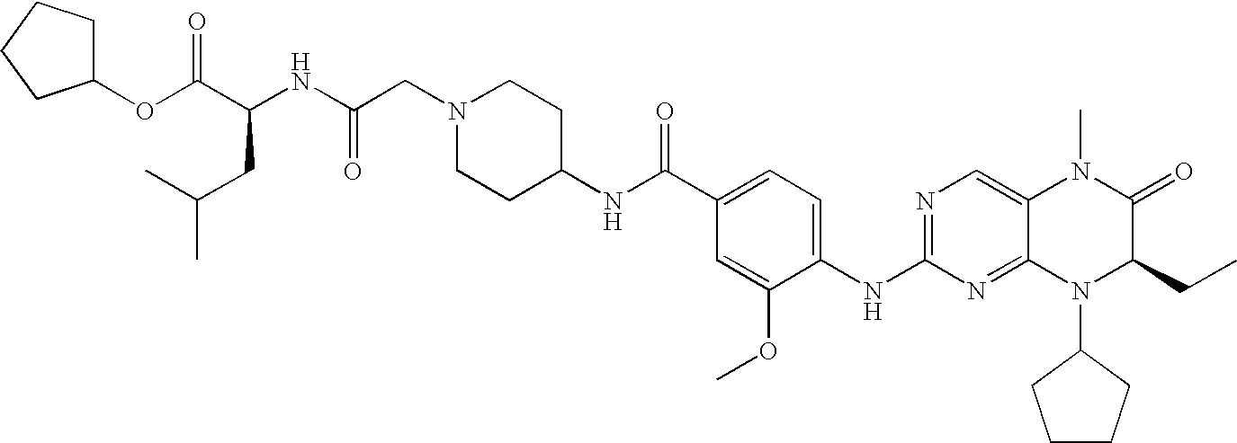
C1(OC(C(NC(CN2CCC(NC(C3=CC=C(NC4=NC=C5C(=N4)N(C4CCCC4)C(CC)C(=O)N5C)C(OC)=C3)=O)CC2)=O)CC(C)C)=O)CCCC1
